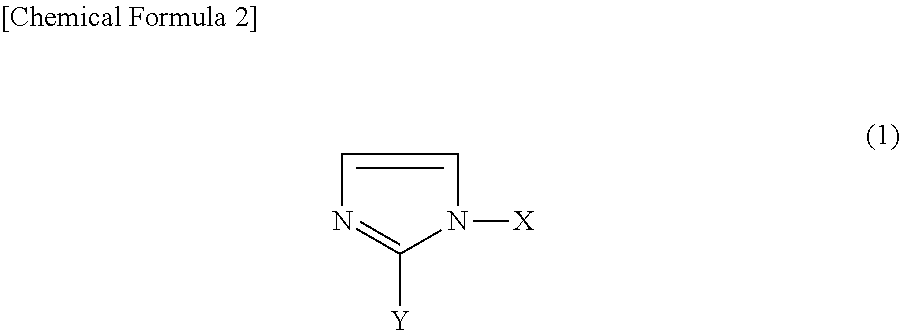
C1=CN([X])C([Y])=N1
